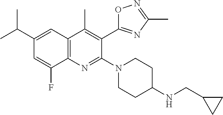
C1(C(C)C)=CC2=C(C(F)=C1)N=C(N1CCC(NCC3CC3)CC1)C(C1=NC(C)=NO1)=C2C
